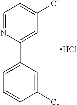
C1=CC(Cl)=CC(C2=CC(Cl)=CC=N2)=C1.Cl
